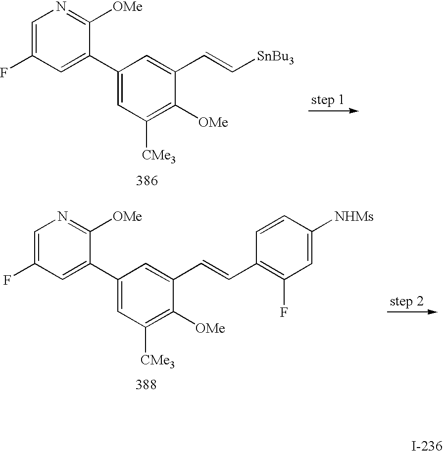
C1=C(F)C=C(C2=CC([CMe3])=C([OMe])C(C=C[SnBu3])=C2)C([OMe])=N1.C1=C(F)C=C(C2=CC([CMe3])=C([OMe])C(C=CC3=C(F)C=C([NHMs])C=C3)=C2)C([OMe])=N1
